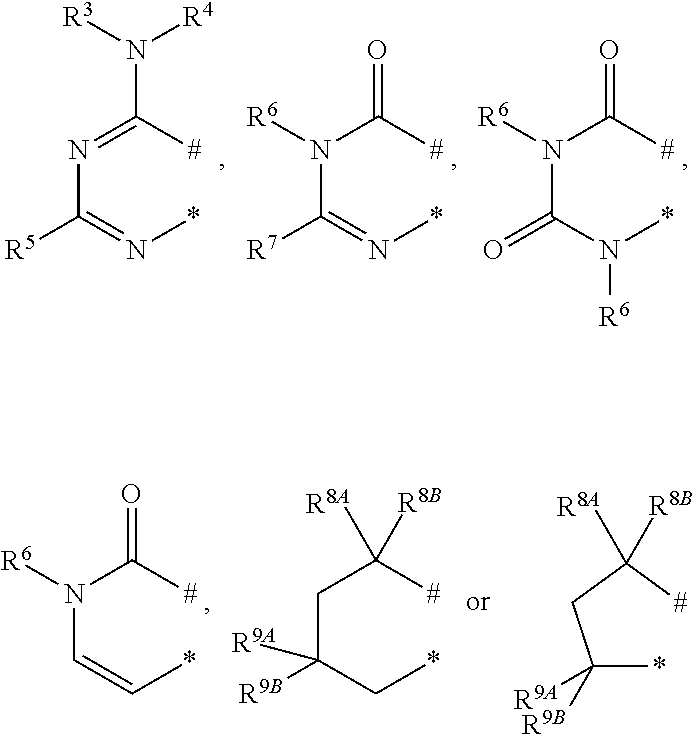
N(C(=N*)[R5])=C([#])N([R3])[R4].N(C(=N*)[R7])(C([#])=O)[R6].N(C(N(*)[R6])=O)(C([#])=O)[R6].N(C=C*)(C([#])=O)[R6].C(C(C*)([R9B])[R9A])C([#])([R8B])[R8A].C(*)(CC([#])([R8B])[R8A])([R9B])[R9A]
